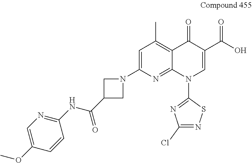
C1=C(N2CC(C(NC3=NC=C(OC)C=C3)=O)C2)N=C2C(=C1C)C(=O)C(C(O)=O)=CN2C1=NC(Cl)=NS1
